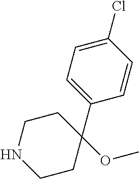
C1=C(C2(OC)CCNCC2)C=CC(Cl)=C1
